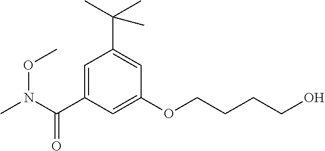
CN(OC)C(C1=CC(C(C)(C)C)=CC(OCCCCO)=C1)=O
